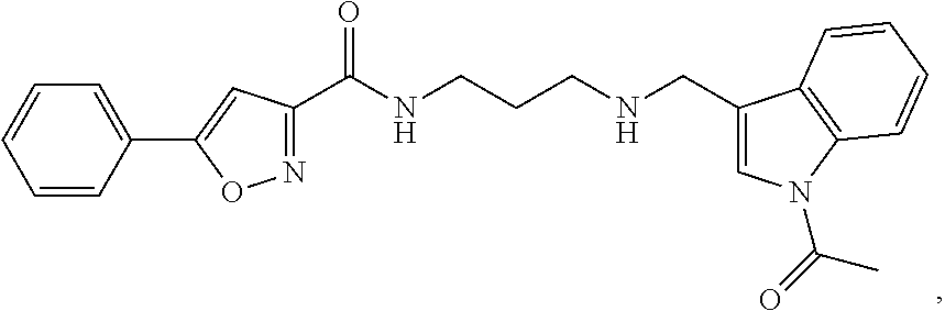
C1(C2=CC(C(NCCCNCC3=CN(C(=O)C)C4=C3C=CC=C4)=O)=NO2)=CC=CC=C1
